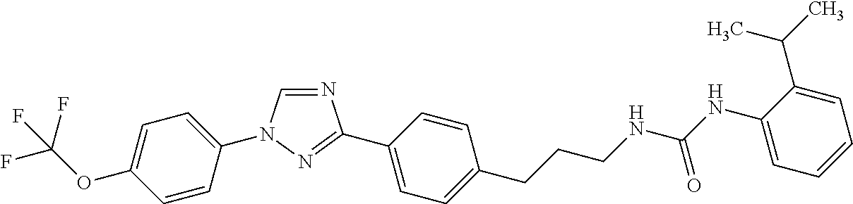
C1=C(OC(F)(F)F)C=CC(N2C=NC(C3=CC=C(CCCNC(NC4=CC=CC=C4C(C)C)=O)C=C3)=N2)=C1
